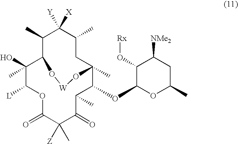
C1(C)C2C(C)(O)C([L])OC(=O)C([Z])(C)C(=O)C(C)C(OC3OC(C)CC([NMe2])C3O[Rx])C(C)(CC(C)C1([Y])[X])O[W]O2
